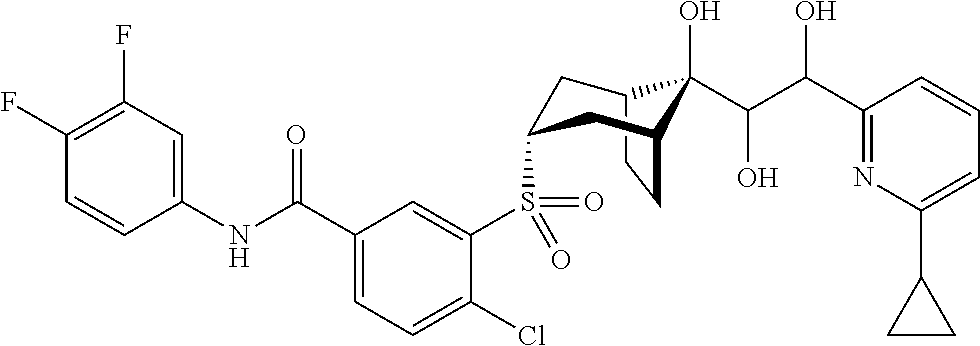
C12CCC(CC(S(C3=CC(C(NC4=CC(F)=C(F)C=C4)=O)=CC=C3Cl)(=O)=O)C1)C2(O)C(C(O)C1=NC(C2CC2)=CC=C1)O
